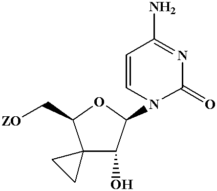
C1(=O)N=C(N)C=CN1C1C(O)C2(C(C[ZO])O1)CC2
